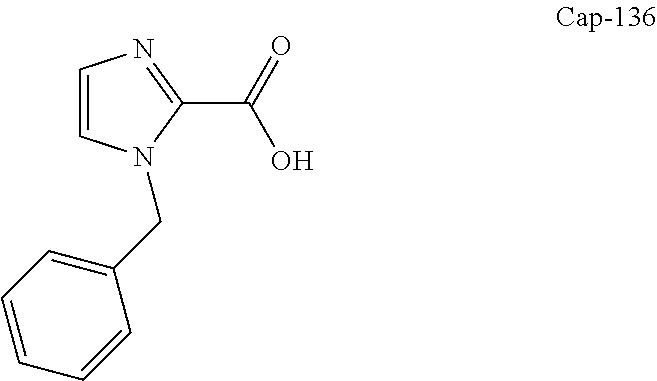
C1=CN(CC2=CC=CC=C2)C(C(O)=O)=N1
